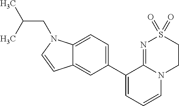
C1(C2=CC=CN3C2=NS(=O)(=O)CC3)=CC=C2C(=C1)C=CN2CC(C)C
